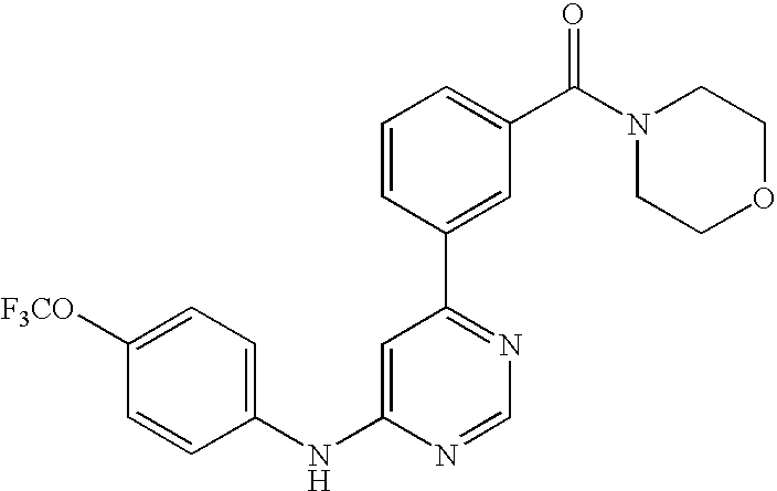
C1(NC2=CC(C3=CC(C(N4CCOCC4)=O)=CC=C3)=NC=N2)=CC=C([F3CO])C=C1
